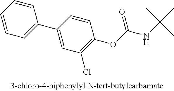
C1=CC=CC=C1C1=CC(Cl)=C(OC(=O)NC(C)(C)C)C=C1
